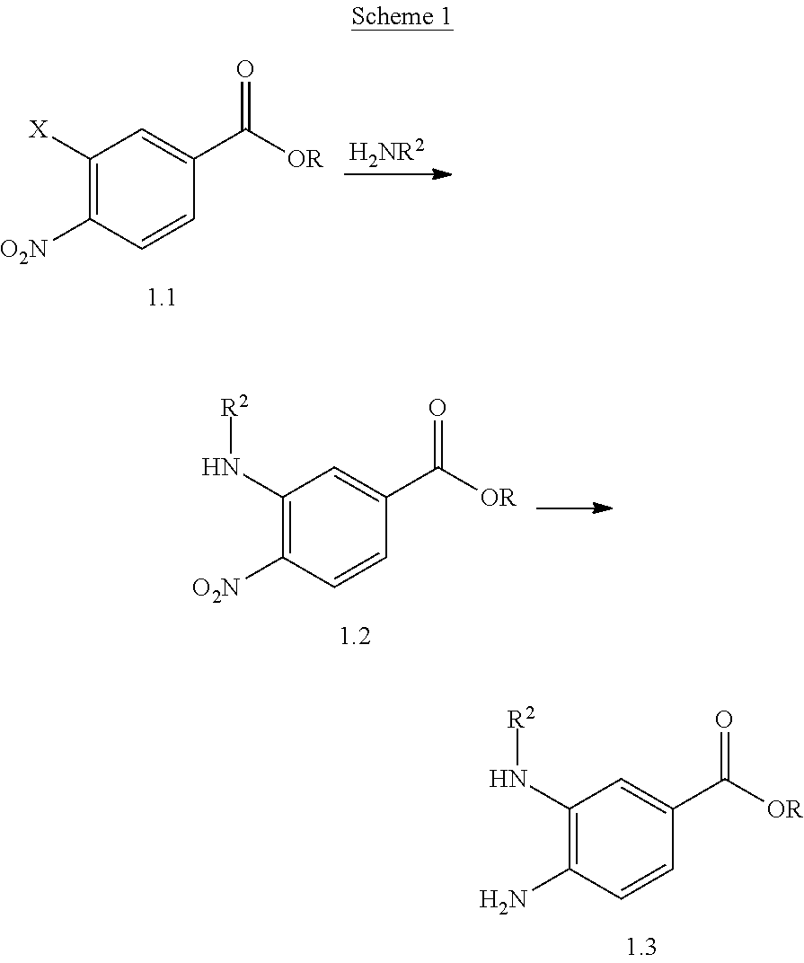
C1(N[R2])=C(N)C=CC(C([OR])=O)=C1.C1([X])=C([O2N])C=CC(C([OR])=O)=C1.[H2NR2].C1(N[R2])=C([O2N])C=CC(C([OR])=O)=C1
